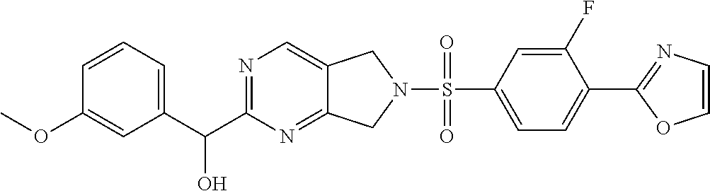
C1=CC(OC)=CC(C(C2=NC=C3C(=N2)CN(S(=O)(C2=CC=C(C4=NC=CO4)C(F)=C2)=O)C3)O)=C1
